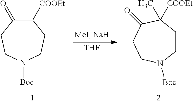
C1CN([Boc])CCC(=O)C1([COOEt])C.[THF].[Boc]N1CCC([COOEt])C(=O)CC1
